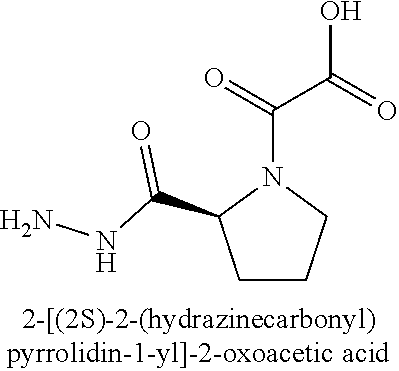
C(N1C(C(NN)=O)CCC1)(=O)C(=O)O
